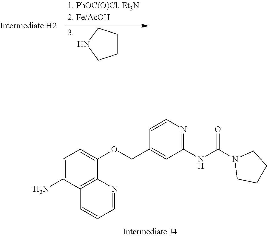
C1=C(N)C2=C(C(OCC3=CC(NC(=O)N4CCCC4)=NC=C3)=C1)N=CC=C2.C1CCNC1
